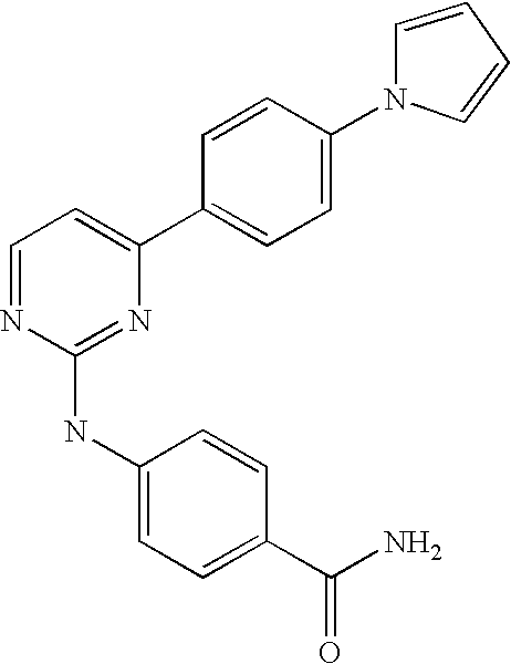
C1(C2=CC=NC(NC3=CC=C(C(N)=O)C=C3)=N2)=CC=C(N2C=CC=C2)C=C1
